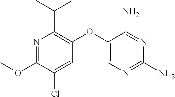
N1=C(OC)C(Cl)=CC(OC2=CN=C(N)N=C2N)=C1C(C)C
